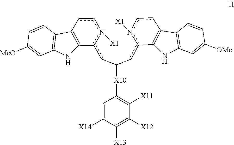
C1([X10]C(cc2n([X1])ccC3=C2NC2=C3C=CC([OMe])=C2)cc2n([X1])ccC3=C2NC2=C3C=CC([MeO])=C2)=C([X11])C([X12])=C([X13])C([X14])=C1
